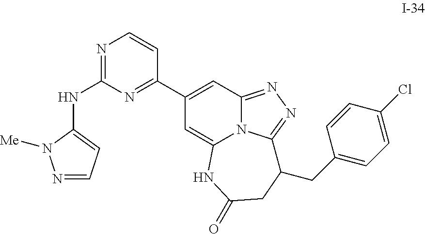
N1=CC=C(NC2=NC=CC(C3=CC4=NN=C5N4C(=C3)NC(=O)CC5CC3=CC=C(Cl)C=C3)=N2)N1[Me]
